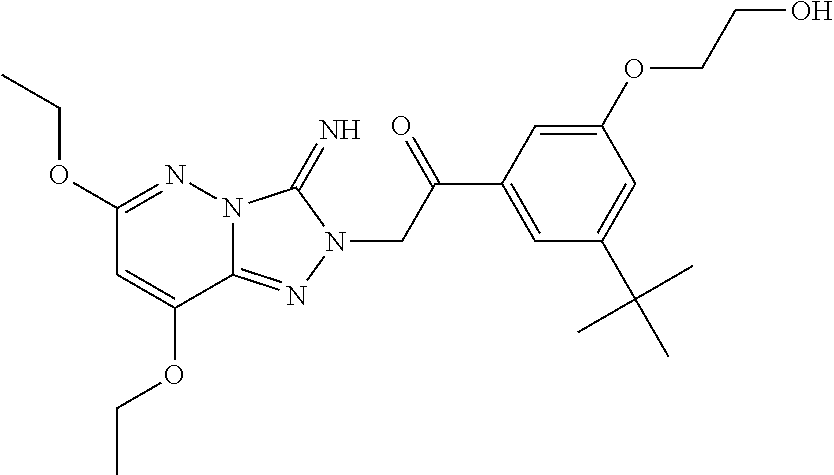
N12C(=NN(CC(C3=CC(C(C)(C)C)=CC(OCCO)=C3)=O)C1=N)C(OCC)=CC(OCC)=N2
